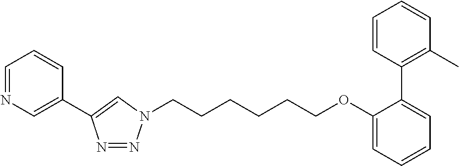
C1(C2=C(C)C=CC=C2)=CC=CC=C1OCCCCCCN1N=NC(C2=CN=CC=C2)=C1
